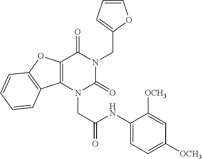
C12=C(N(CC(NC3=CC=C([OCH3])C=C3[OCH3])=O)C(=O)N(CC3=CC=CO3)C1=O)C1=C(O2)C=CC=C1
